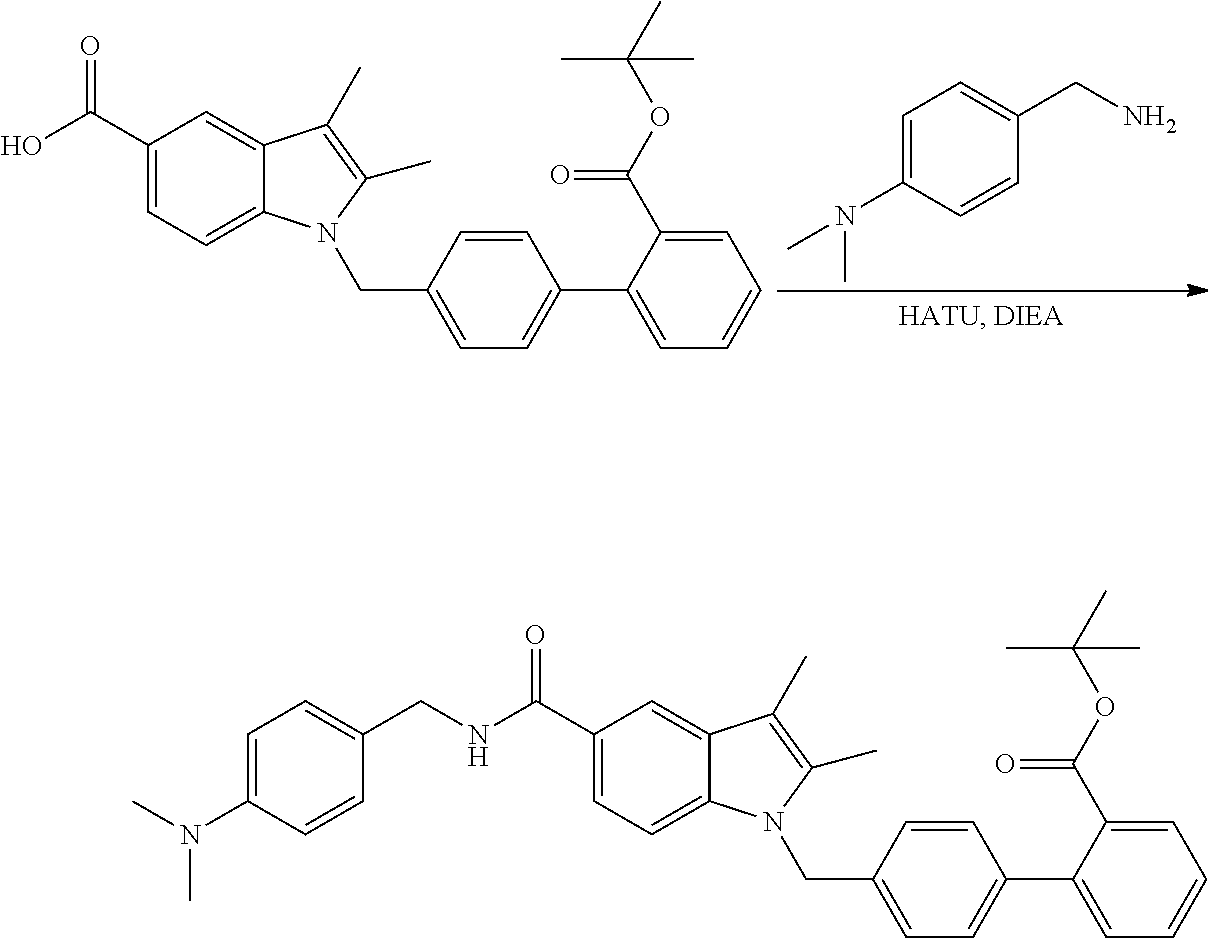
C1=C(N(C)C)C=CC(CNC(C2=CC=C3C(=C2)C(C)=C(C)N3CC2=CC=C(C3=CC=CC=C3C(OC(C)(C)C)=O)C=C2)=O)=C1.OC(C1=CC=C2C(=C1)C(C)=C(C)N2CC1=CC=C(C2=CC=CC=C2C(OC(C)(C)C)=O)C=C1)=O.N(C1=CC=C(CN)C=C1)(C)C
